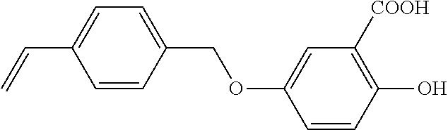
C1=CC(COC2=CC([COOH])=C(O)C=C2)=CC=C1C=C
